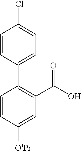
C1=CC(C2=C(C(O)=O)C=C([OiPr])C=C2)=CC=C1Cl
